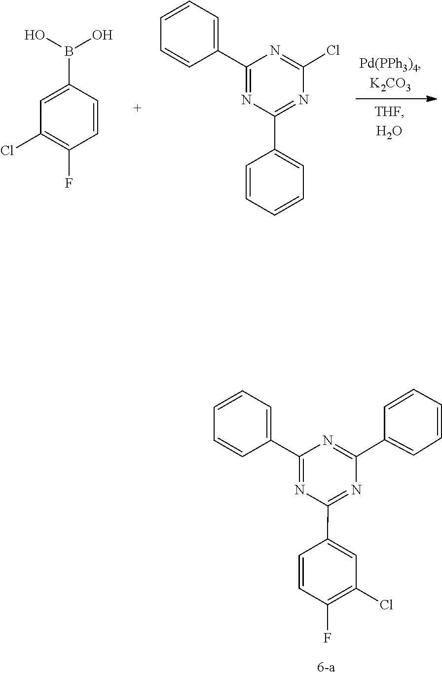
C1=CC=C(C2=NC(C3=CC(Cl)=C(F)C=C3)=NC(C3=CC=CC=C3)=N2)C=C1.C1=CC=C(C2=NC(C3=CC=CC=C3)=NC(Cl)=N2)C=C1.C1(Cl)=C(F)C=CC(B(O)O)=C1
